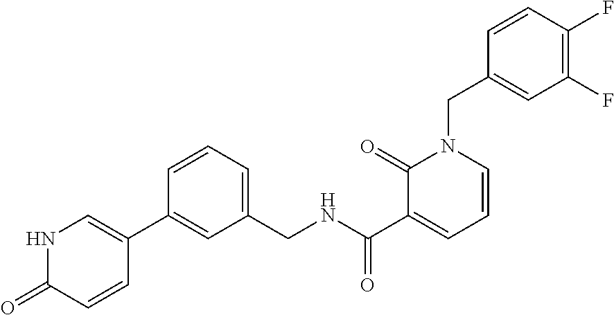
N1C(=O)C=CC(C2=CC(CNC(C3=CC=CN(CC4=CC(F)=C(F)C=C4)C3=O)=O)=CC=C2)=C1
